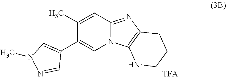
C1(C2=CN3C(=NC4=C3NCCC4)C=C2C)=CN(C)N=C1
